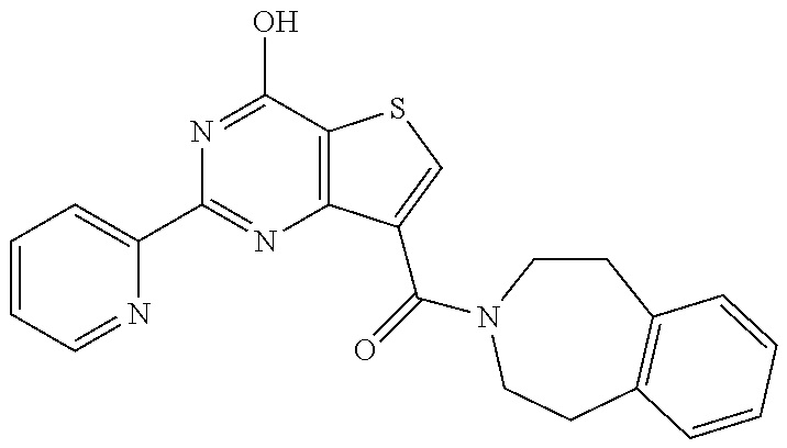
C1(C2=NC3=C(C(O)=N2)SC=C3C(=O)N2CCC3=C(CC2)C=CC=C3)=CC=CC=N1
